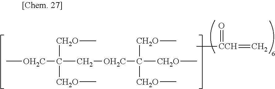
C[CCH](=O)=C.C[OH2C]C(C[OH2C]C([CH2O]C)([CH2O]C)[CH2O]C)([CH2O]C)[CH2O]C
